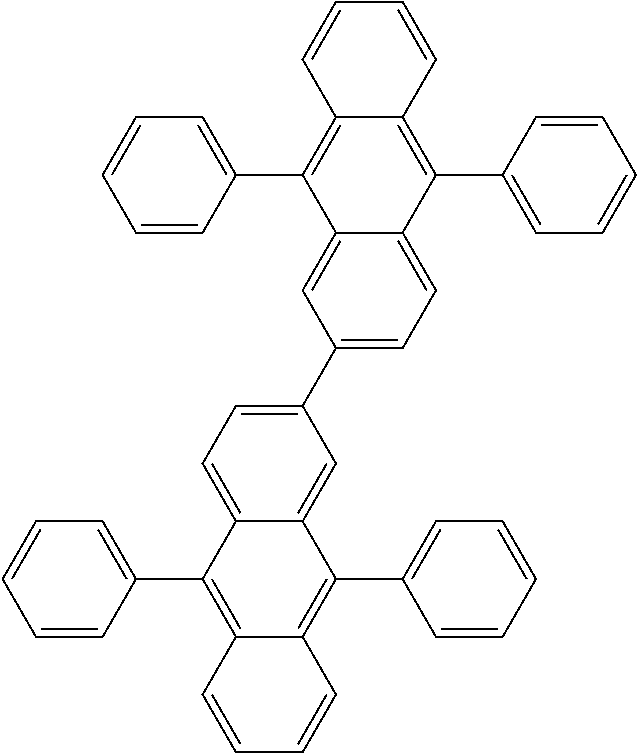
C1=CC(C2=C3C(=C(C4=CC=CC=C4)C4=CC=C(C5=CC=C6C(=C5)C(C5=CC=CC=C5)=C5C(=C6C6=CC=CC=C6)C=CC=C5)C=C24)C=CC=C3)=CC=C1
